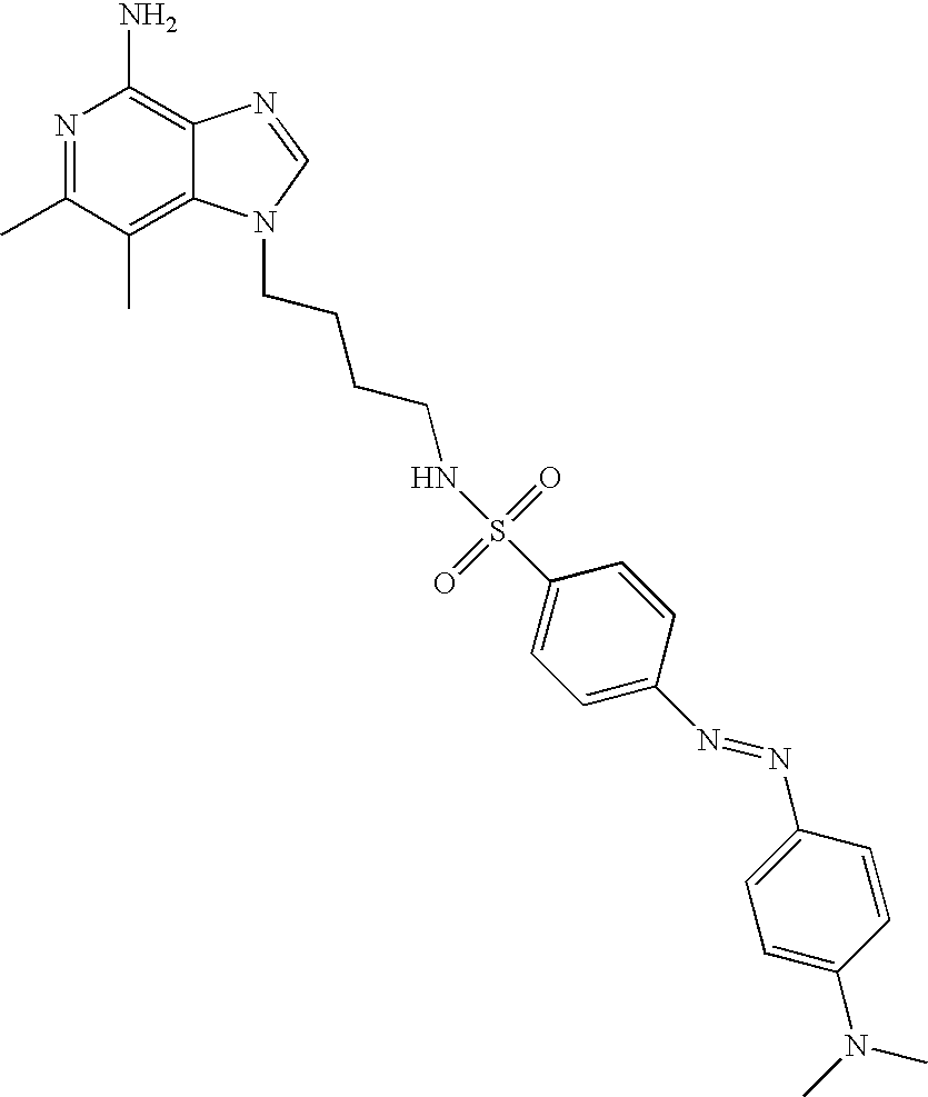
N1=C(C)C(C)=C2C(=C1N)N=CN2CCCCNS(C1=CC=C(N=NC2=CC=C(N(C)C)C=C2)C=C1)(=O)=O
